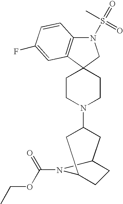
N1(S(=O)(C)=O)C2=C(C3(C1)CCN(C1CC4CCC(C1)N4C(=O)OCC)CC3)C=C(F)C=C2
